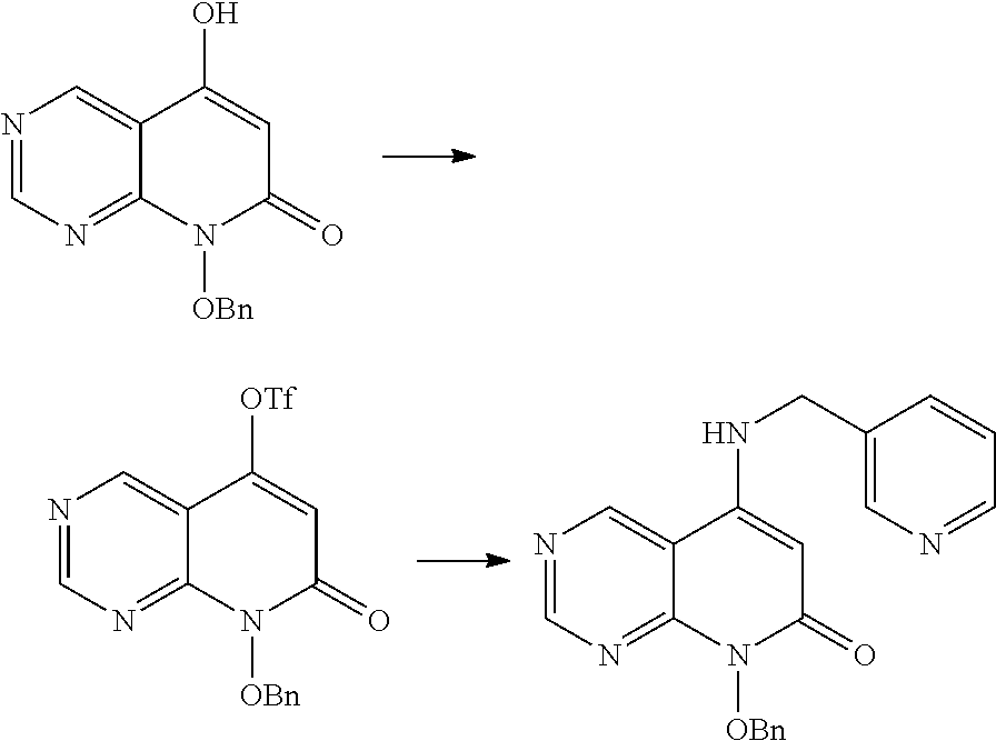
N1=CN=C2C(=C1)C(O)=CC(=O)N2[OBn].N1=CN=C2C(=C1)C([OTf])=CC(=O)N2[OBn].N1=CN=C2C(=C1)C(NCC1=CN=CC=C1)=CC(=O)N2[OBn]
